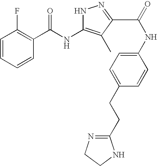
C1=CC=CC(C(NC2=C(C)C(C(=O)NC3=CC=C(CCC4=NCCN4)C=C3)=NN2)=O)=C1F
